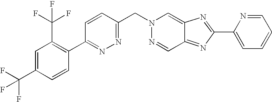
C1=CC(CN2N=CC3=NC(C4=CC=CC=N4)=NC3=C2)=NN=C1C1=C(C(F)(F)F)C=C(C(F)(F)F)C=C1
